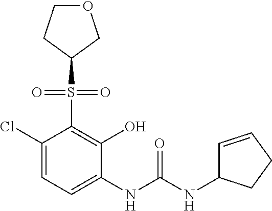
C1(Cl)=CC=C(NC(NC2C=CCC2)=O)C(O)=C1S(=O)(=O)C1COCC1
